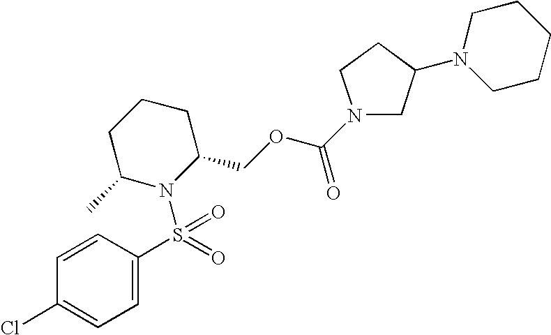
C1=C(S(=O)(=O)N2C(COC(N3CC(N4CCCCC4)CC3)=O)CCCC2C)C=CC(Cl)=C1
